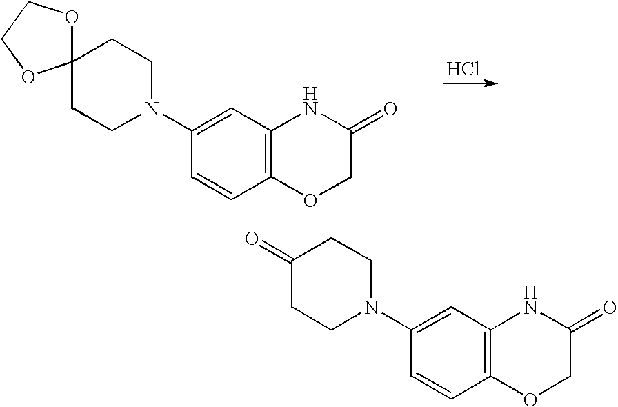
C12=C(C=C(N3CCC4(OCCO4)CC3)C=C1)NC(=O)CO2.Cl.C12=C(C=C(N3CCC(=O)CC3)C=C1)NC(=O)CO2
